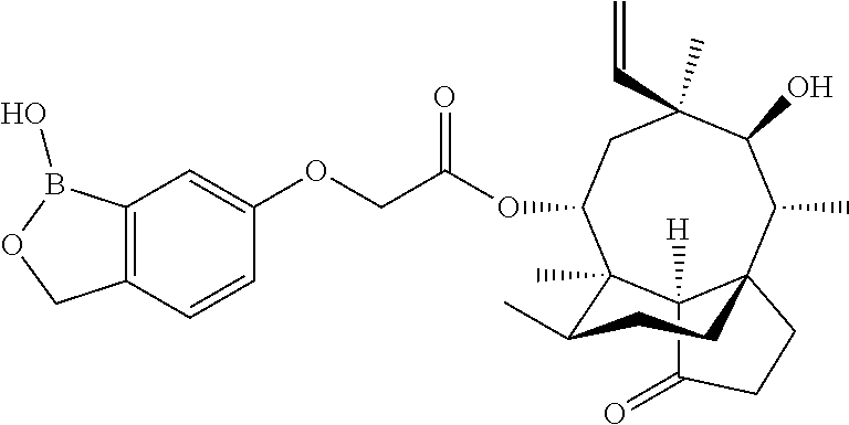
C12([H])C(=O)CCC13C(C)C(O)C(C)(C=C)CC(OC(COC1=CC4=C(C=C1)COB4O)=O)C2(C)C(C)CC3
